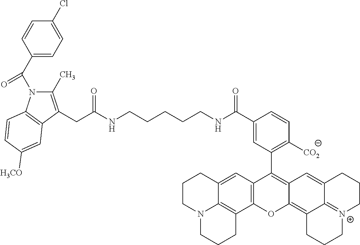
C1(C(N2C(C)=C(CC(NCCCCCNC(C3=CC(C4=C5C(=C6C7=[N+](CCCC7=C5)CCC6)OC5=C4C=C4C6=C5CCCN6CCC4)=C([CO2])C=C3)=O)=O)C3=C2C=CC([H3CO])=C3)=O)=CC=C(Cl)C=C1
